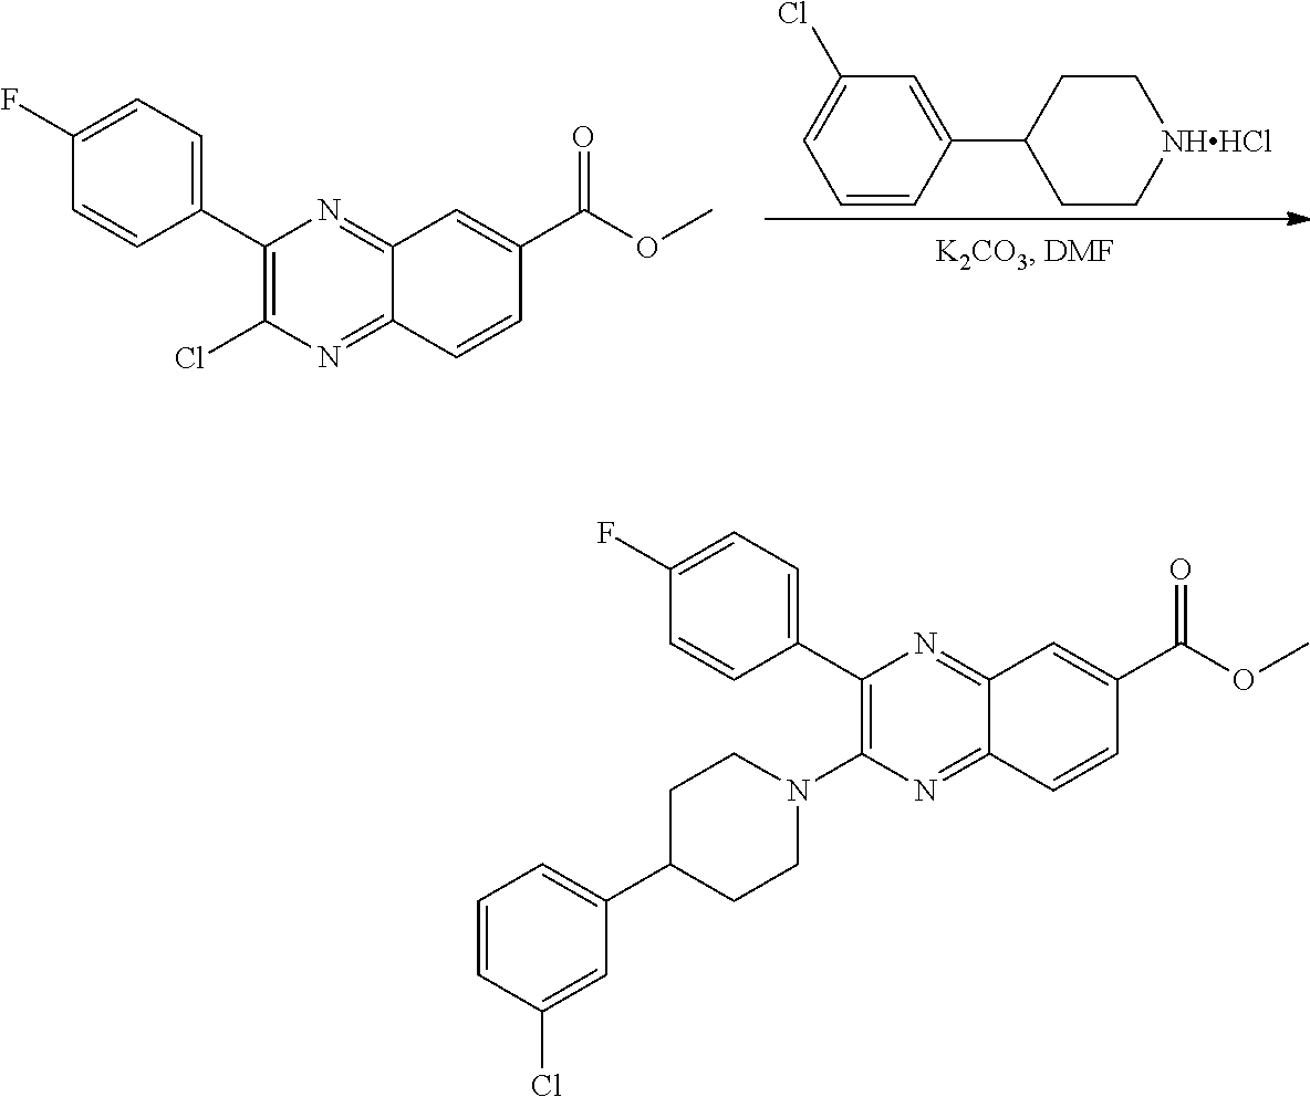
C1(C(=O)OC)=CC2=NC(C3=CC=C(F)C=C3)=C(Cl)N=C2C=C1.C1=CC(C2CC[NHHCl]CC2)=CC(Cl)=C1.C1(C2=CC=C(F)C=C2)=C(N2CCC(C3=CC=CC(Cl)=C3)CC2)N=C2C(=N1)C=C(C(=O)OC)C=C2
